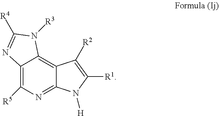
C12=C([R5])N=C3C(=C1N([R3])C([R4])=N2)C([R2])=C([R1])N3[H]
